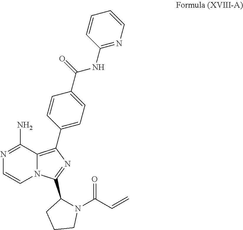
C1(NC(C2=CC=C(C3=C4N(C=CN=C4N)C(C4N(C(C=C)=O)CCC4)=N3)C=C2)=O)=NC=CC=C1
